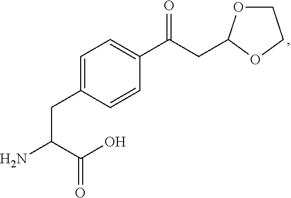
NC(C(O)=O)CC1=CC=C(C(CC2OCCO2)=O)C=C1
